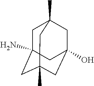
C1C2(N)CC3(C)CC(O)(CC1(C)C3)C2
